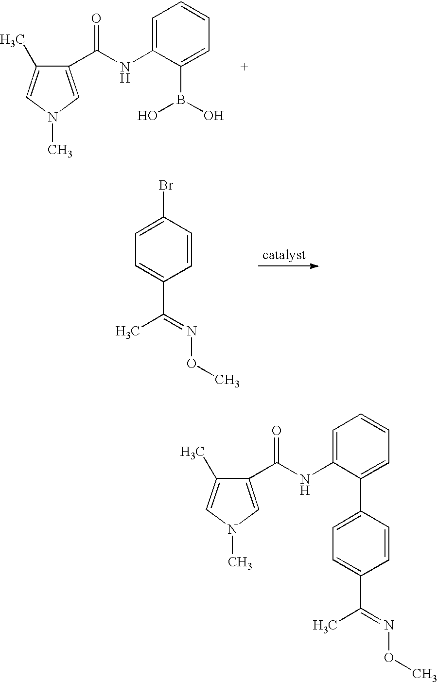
BrC1=CC=C(C(=NOC)C)C=C1.C1(C(NC2=CC=CC=C2B(O)O)=O)=CN(C)C=C1C.C1(C)=CN(C)C=C1C(NC1=CC=CC=C1C1=CC=C(C(=NOC)C)C=C1)=O
